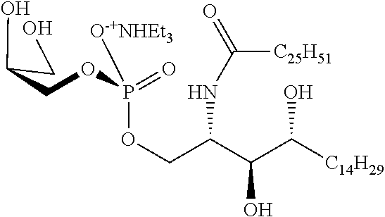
O(CC(C(O)C([C14H29])O)NC(=O)[C25H51])P(OCC(CO)O)(=O)[O-+NHEt3]
